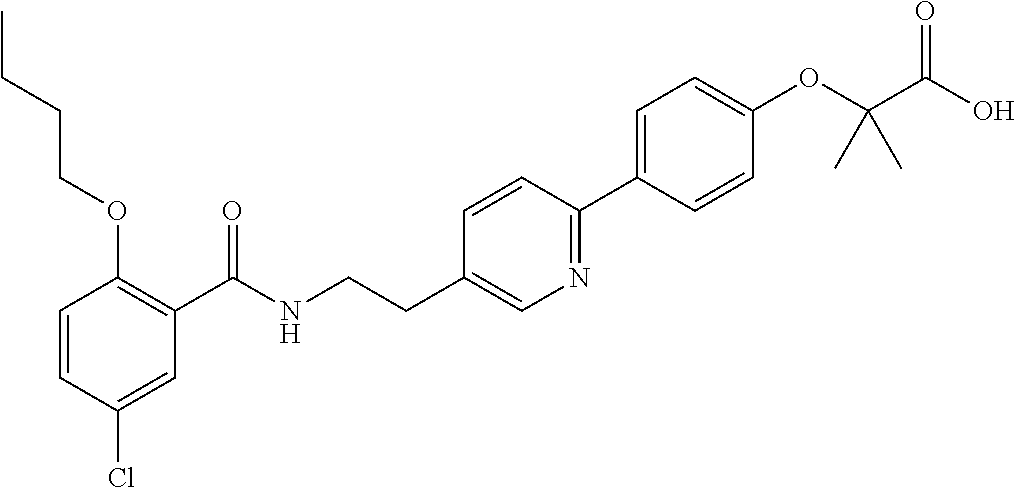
C1=CC(Cl)=CC(C(NCCC2=CN=C(C3=CC=C(OC(C(O)=O)(C)C)C=C3)C=C2)=O)=C1OCCCC
